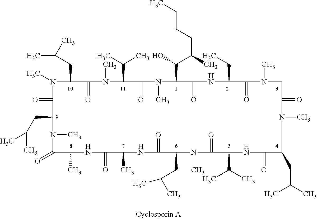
N1(C)C(CC(C)C)C(=O)N(C)C(C(C)C)C(=O)N(C)C(C(C(C)CC=CC)O)C(=O)NC(CC)C(=O)N(C)CC(=O)N(C)C(CC(C)C)C(=O)NC(C(C)C)C(=O)N(C)C(CC(C)C)C(=O)NC(C)C(=O)NC(C)C(=O)N(C)C(CC(C)C)C1=O
